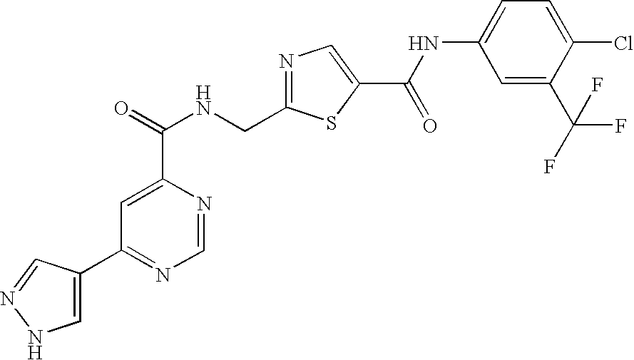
N1=C(CNC(=O)C2=CC(C3=CNN=C3)=NC=N2)SC(C(=O)NC2=CC=C(Cl)C(C(F)(F)F)=C2)=C1
